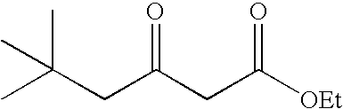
C(CC([OEt])=O)(=O)CC(C)(C)C
